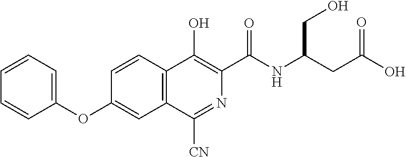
C1=CC=C(OC2=CC3=C(C=C2)C(O)=C(C(NC(CC(O)=O)CO)=O)N=C3[CN])C=C1
